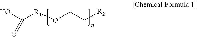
OC([R1]OCC[R2])=O
